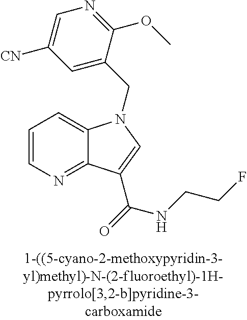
C1=CN=C2C(=C1)N(CC1=CC([CN])=CN=C1OC)C=C2C(NCCF)=O
